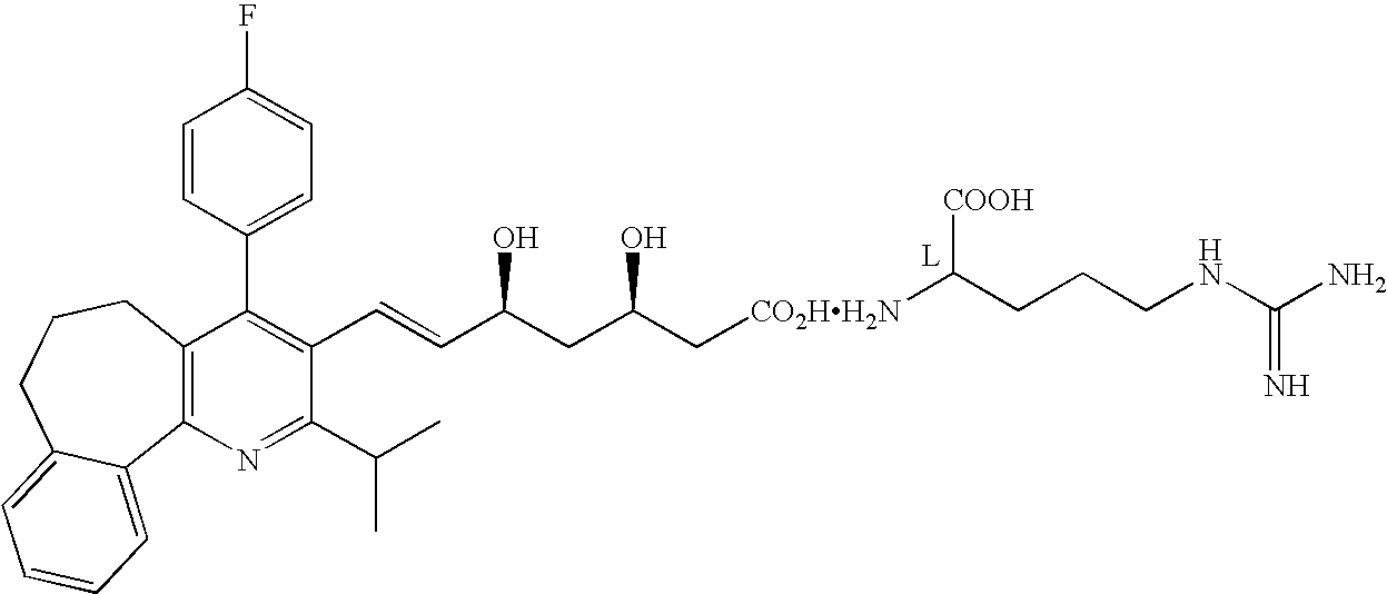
C12=C(N=C(C(C)C)C(C=CC(CC(C[CO2HH2N]C(CCCNC(N)=N)[COOH])O)O)=C1C1=CC=C(F)C=C1)C1=CC=CC=C1CCC2
